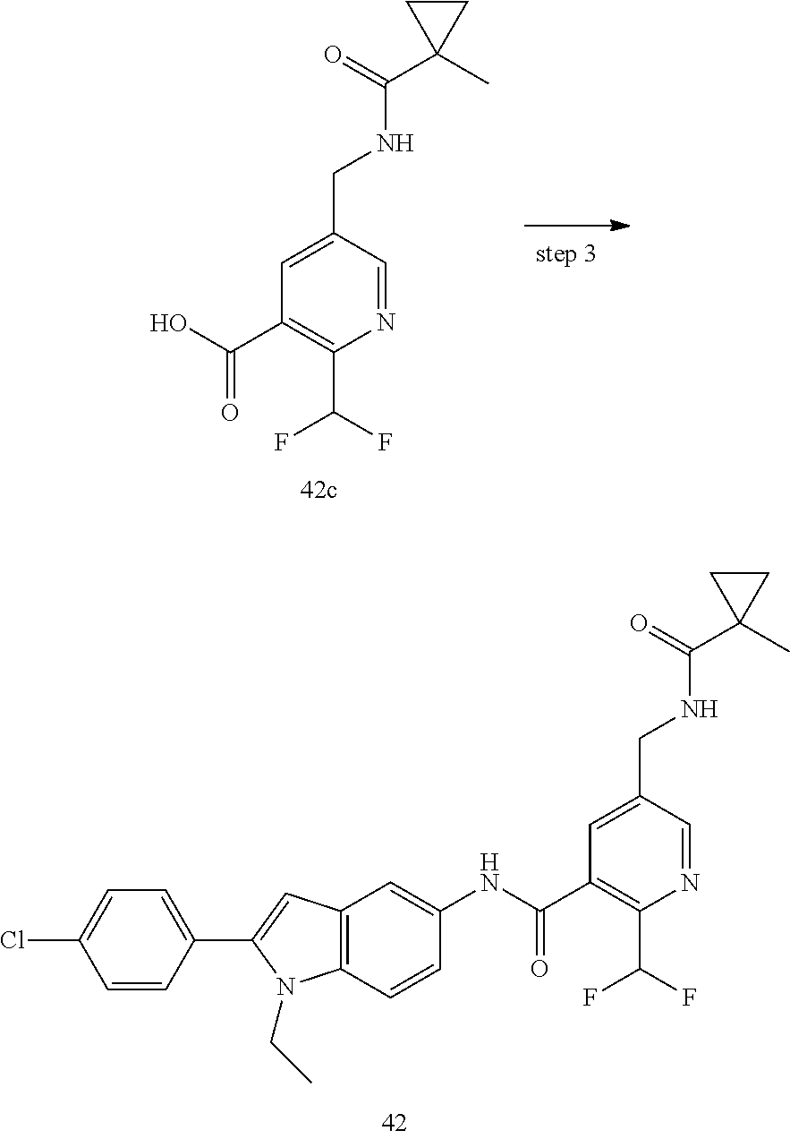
C12=C(C=CC(NC(C3=C(C(F)F)N=CC(CNC(C4(C)CC4)=O)=C3)=O)=C1)N(CC)C(C1=CC=C(Cl)C=C1)=C2.C1(C(O)=O)=C(C(F)F)N=CC(CNC(C2(C)CC2)=O)=C1
